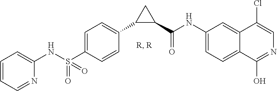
C1(NS(C2=CC=C(C3C(C(NC4=CC=C5C(=C4)C(Cl)=CN=C5O)=O)C3)C=C2)(=O)=O)=CC=CC=N1
